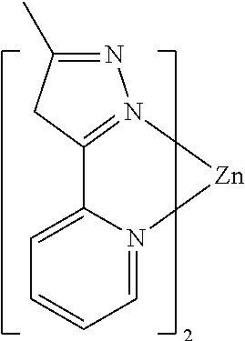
N1=C(C)CC2=N1[Zn]N1=CC=CC=C21
